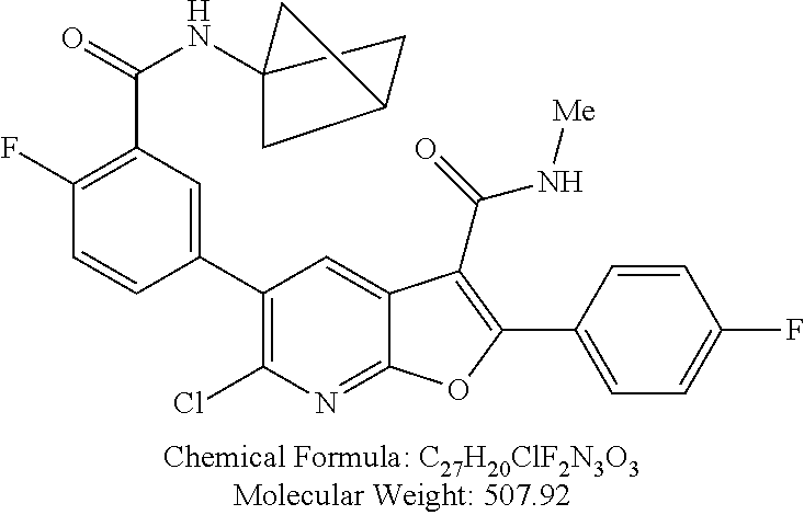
C12(NC(C3=C(F)C=CC(C4=C(Cl)N=C5C(=C4)C(C(=O)N[Me])=C(C4=CC=C(F)C=C4)O5)=C3)=O)CC(C1)C2
